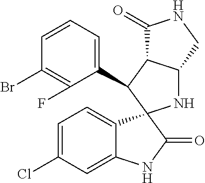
C1(C2C3C(NC24C2=CC=C(Cl)C=C2NC4=O)CNC3=O)=CC=CC(Br)=C1F
